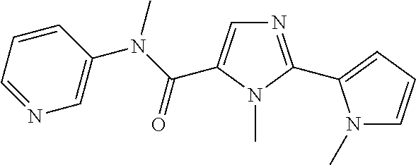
N1=C(C2=CC=CN2C)N(C)C(C(N(C)C2=CN=CC=C2)=O)=C1
